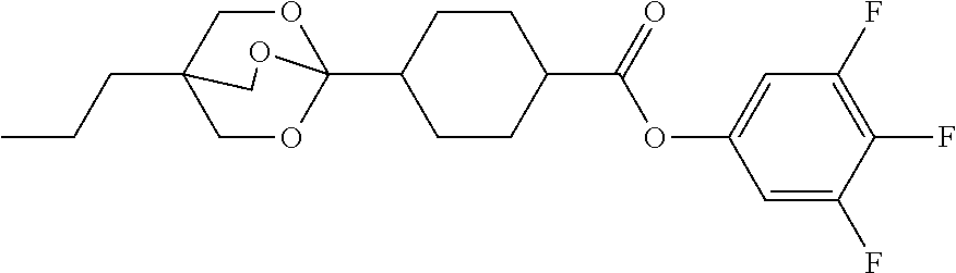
C(CC)C12COC(C3CCC(C(OC4=CC(F)=C(F)C(F)=C4)=O)CC3)(OC1)OC2
